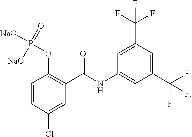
C1=CC(Cl)=CC(C(=O)NC2=CC(C(F)(F)F)=CC(C(F)(F)F)=C2)=C1OP([NaO])(=O)[NaO]
